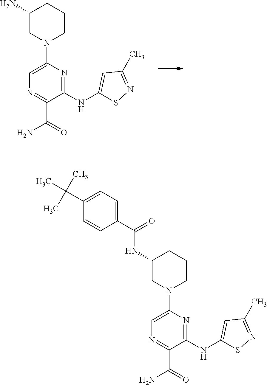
C1(NC2=CC(C)=NS2)=NC(N2CCCC(N)C2)=CN=C1C(N)=O.C1(NC2=CC(C)=NS2)=NC(N2CCCC(NC(C3=CC=C(C(C)(C)C)C=C3)=O)C2)=CN=C1C(N)=O
